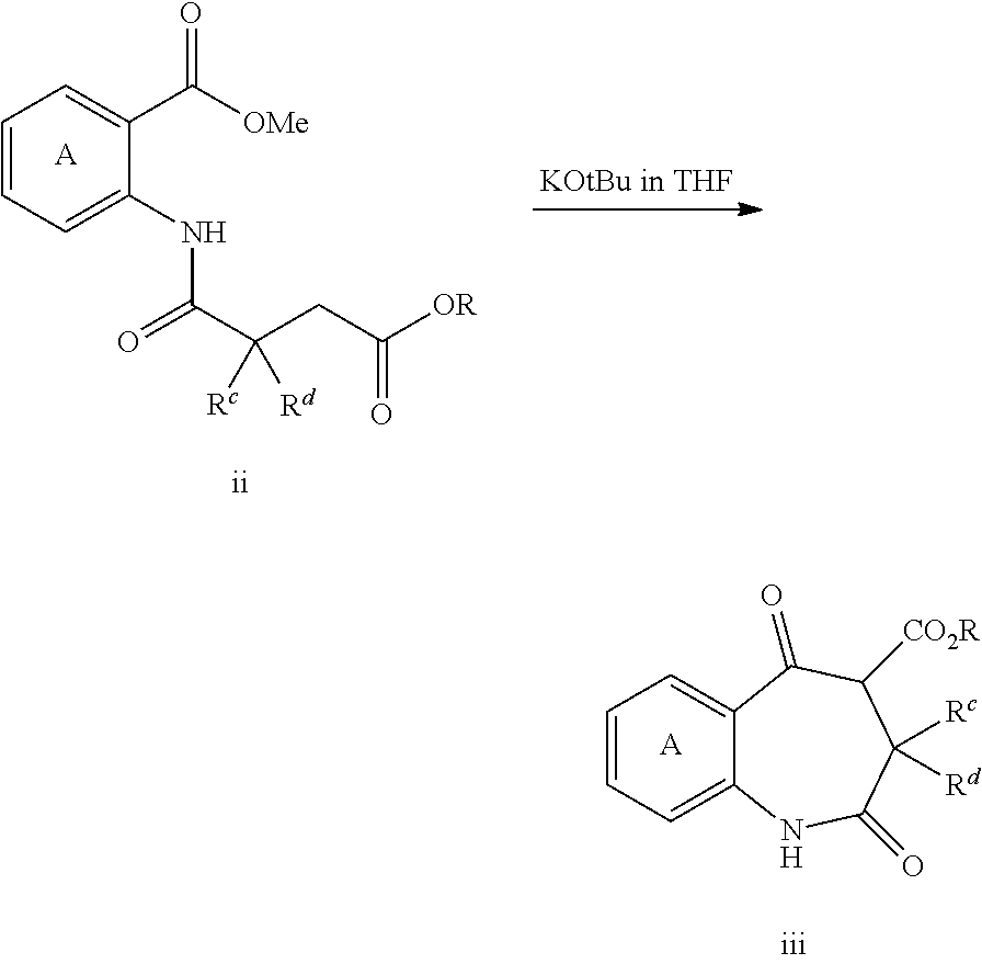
C1=CC=C(NC(C(CC([OR])=O)([Rd])[Rc])=O)C(C([OMe])=O)=C1.[A].C1=CC=C2C(=C1)C(=O)C([CO2R])C([Rc])([Rd])C(=O)N2.[A]
